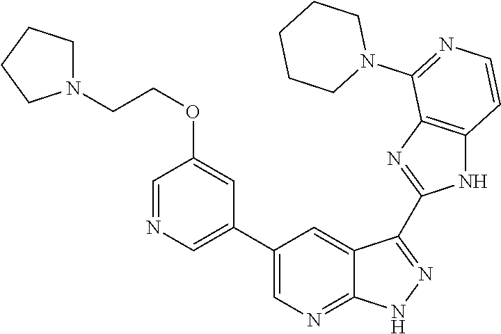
C1=NC=C(C2=CN=C3C(=C2)C(C2=NC4=C(N2)C=CN=C4N2CCCCC2)=N[N H]3)C=C1OCCN1CCCC1
